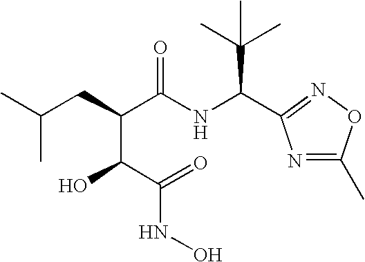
C(C(C)(C)C)(NC(C(C(O)C(NO)=O)CC(C)C)=O)C1=NOC(C)=N1
